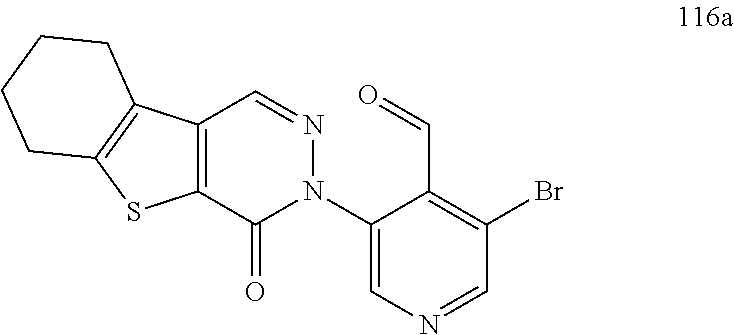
BrC1=C(C=O)C(N2N=CC3=C(C2=O)SC2=C3CCCC2)=CN=C1
